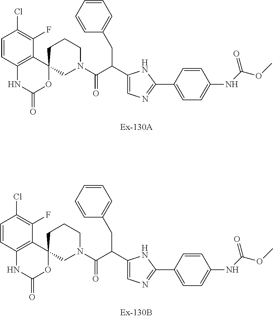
C1=CC2=C(C(F)=C1Cl)C1(OC(=O)N2)CN(C(C(C2=CN=C(C3=CC=C(NC(=O)OC)C=C3)N2)CC2=CC=CC=C2)=O)CCC1.C1=CC2=C(C(F)=C1Cl)C1(OC(=O)N2)CN(C(C(C2=CN=C(C3=CC=C(NC(=O)OC)C=C3)N2)CC2=CC=CC=C2)=O)CCC1
